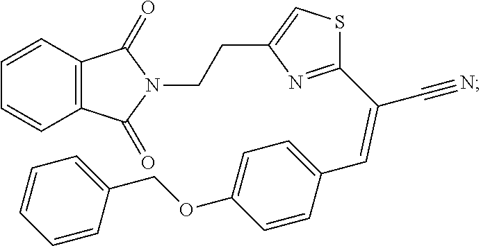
C12=C(C=CC=C1)C(=O)N(CCC1=CSC(C(=CC3=CC=C(OCC4=CC=CC=C4)C=C3)C#N)=N1)C2=O
